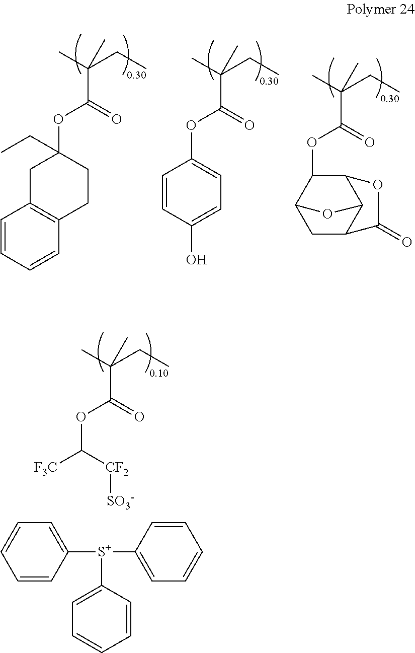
C(OC(C(C)(CC)C)=O)([F3C])[CF2][SO3-].C1([S+](C2=CC=CC=C2)C2=CC=CC=C2)=CC=CC=C1.C1(OC(C(C)(CC)C)=O)C2CC3C(C1OC3=O)O2.C1(OC(C(C)(CC)C)=O)(CC)CC2=C(CC1)C=CC=C2.C1(OC(C(C)(CC)C)=O)=CC=C(O)C=C1
